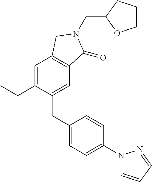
C1(CC2=CC=C(N3C=CC=N3)C=C2)=CC2=C(C=C1CC)CN(CC1OCCC1)C2=O
